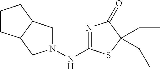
N1=C(NN2CC3C(C2)CCC3)SC(CC)(CC)C1=O
